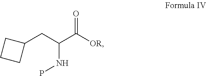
C1(CC(C([OR])=O)NP)CCC1
